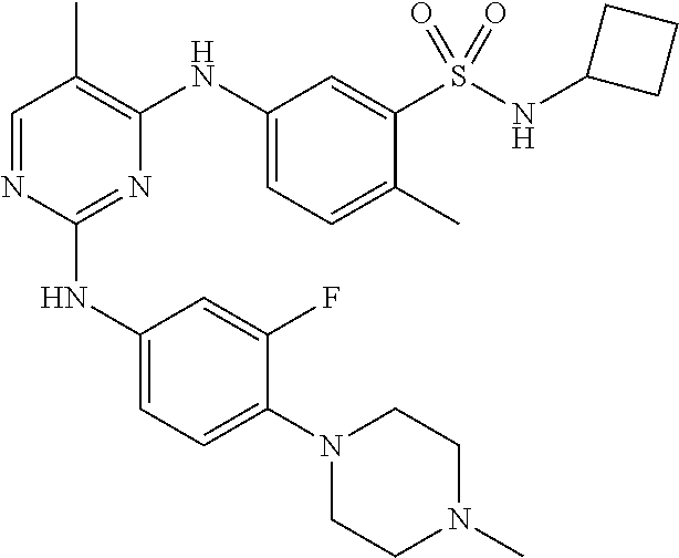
N1(C2=CC=C(NC3=NC(NC4=CC=C(C)C(S(NC5CCC5)(=O)=O)=C4)=C(C)C=N3)C=C2F)CCN(C)CC1
